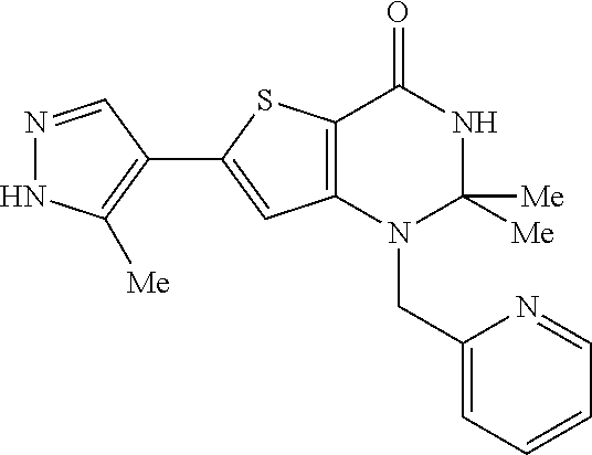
C12=C(N(CC3=CC=CC=N3)C([Me])([Me])NC1=O)C=C(C1=C([Me])NN=C1)S2
